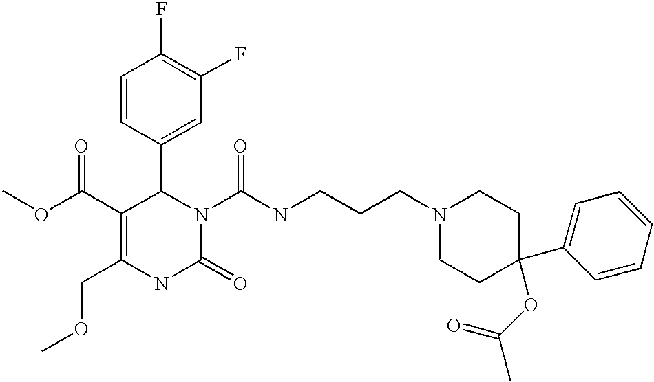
C1(F)=C(F)C=C(C2C(C(=O)OC)=C(COC)NC(=O)N2C(=O)NCCCN2CCC(C3=CC=CC=C3)(OC(C)=O)CC2)C=C1
